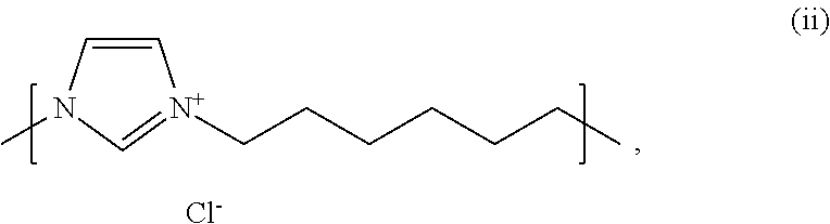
C1=CN(C)C=[N+]1CCCCCCC.[Cl-]
